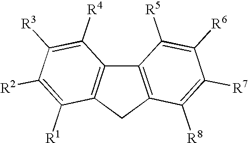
C12=C(CC3=C1C([R4])=C([R3])C([R2])=C3[R1])C([R8])=C([R7])C([R6])=C2[R5]
